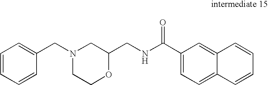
C1N(CC2=CC=CC=C2)CC(CNC(C2=CC=C3C(=C2)C=CC=C3)=O)OC1
